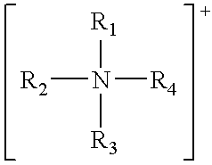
[R2]N([R4])([R1])[R3]
